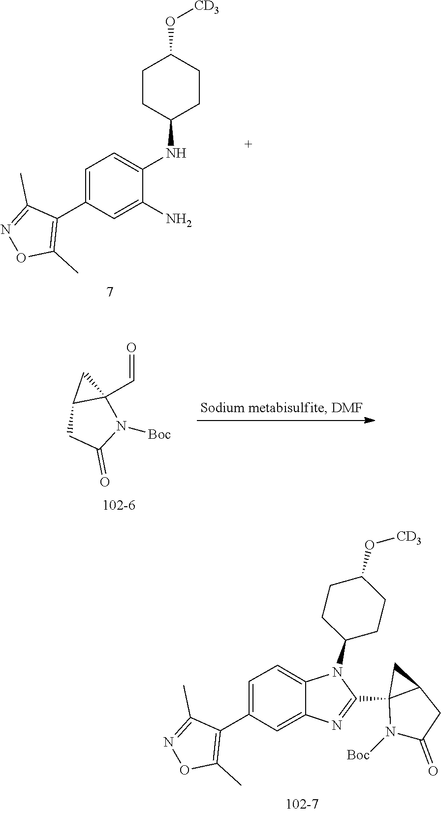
C1CC(NC2=CC=C(C3=C(C)ON=C3C)C=C2N)CCC1O[CD3].C12CC(=O)N([Boc])C1(C=O)C2.C1CC(N2C3=CC=C(C4=C(C)ON=C4C)C=C3N=C2C23N([Boc])C(=O)CC2C3)CCC1O[CD3]
